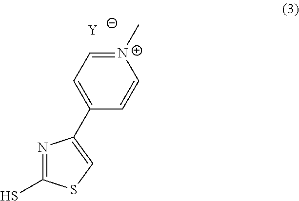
N1=C(S)SC=C1C1=CC=[N+](C)C=C1.[Y]
